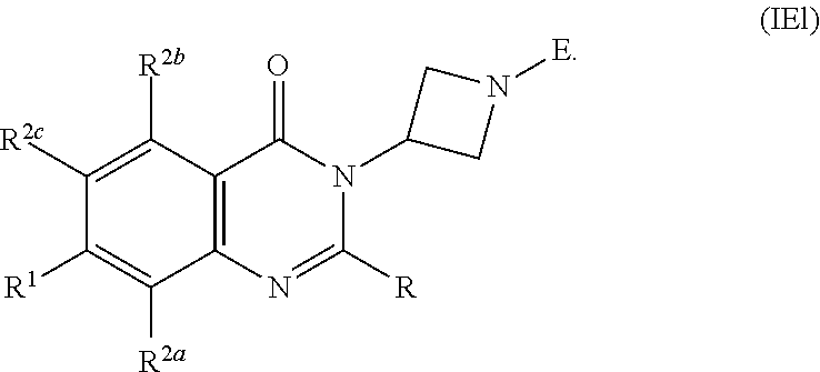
C12=C(N=C([R])N(C3CN([E])C3)C1=O)C([R2a])=C([R1])C([R2c])=C2[R2b]
